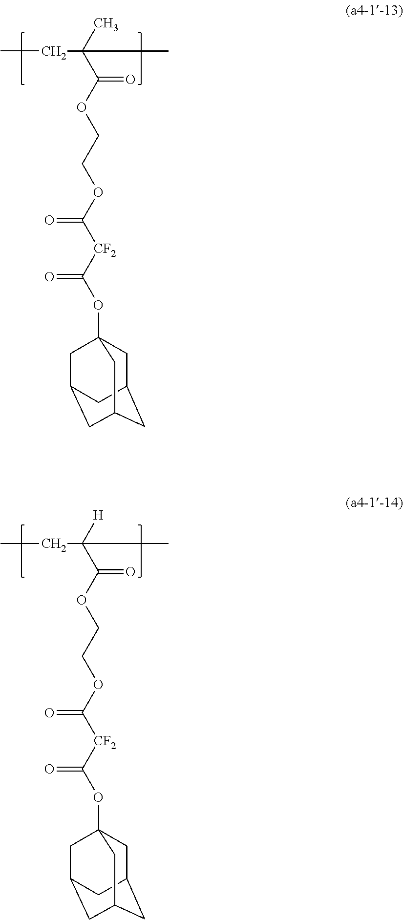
C(=O)(OCCOC([CF2]C(OC12CC3CC(CC(C1)C3)C2)=O)=O)C(C)(C)CC.C(=O)(OCCOC([CF2]C(OC12CC3CC(CC(C1)C3)C2)=O)=O)C([H])(C)CC
